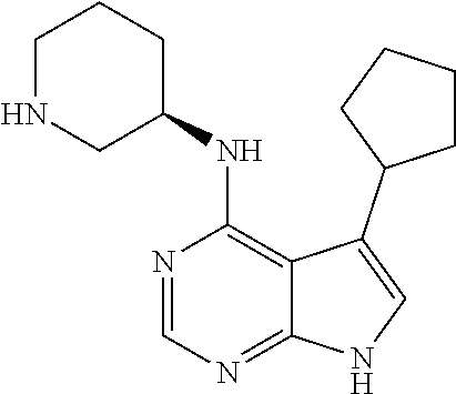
N1=CN=C2C(=C1NC1CCCNC1)C(C1CCCC1)=CN2
